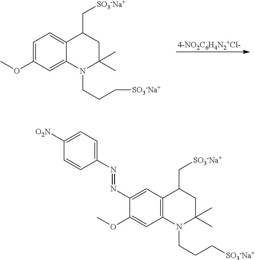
C1=C(OC)C=C2C(=C1)C(C[SO3-Na+])CC(C)(C)N2CCC[SO3-Na+].C1(N=NC2=CC=C([O2N])C=C2)=CC2=C(C=C1OC)N(CCC[SO3-Na+])C(C)(C)CC2C[SO3-Na+]
